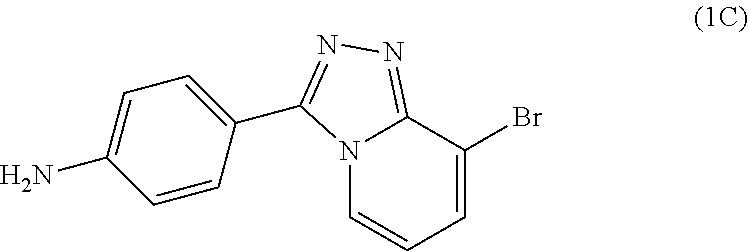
N12C=CC=C(Br)C1=NN=C2C1=CC=C(N)C=C1
